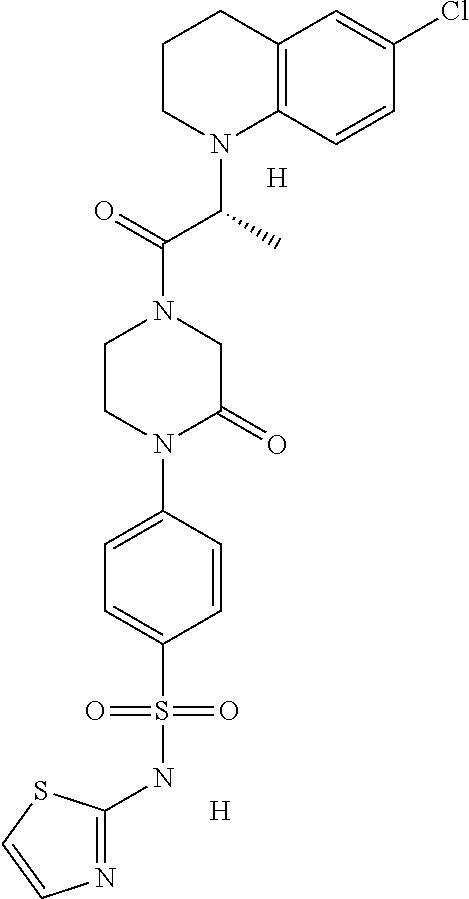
C12=C(C=CC(Cl)=C1)N(C(C)C(N1CCN(C3=CC=C(S(NC4=NC=CS4)(=O)=O)C=C3)C(=O)C1)=O)CCC2.[H].[H]
